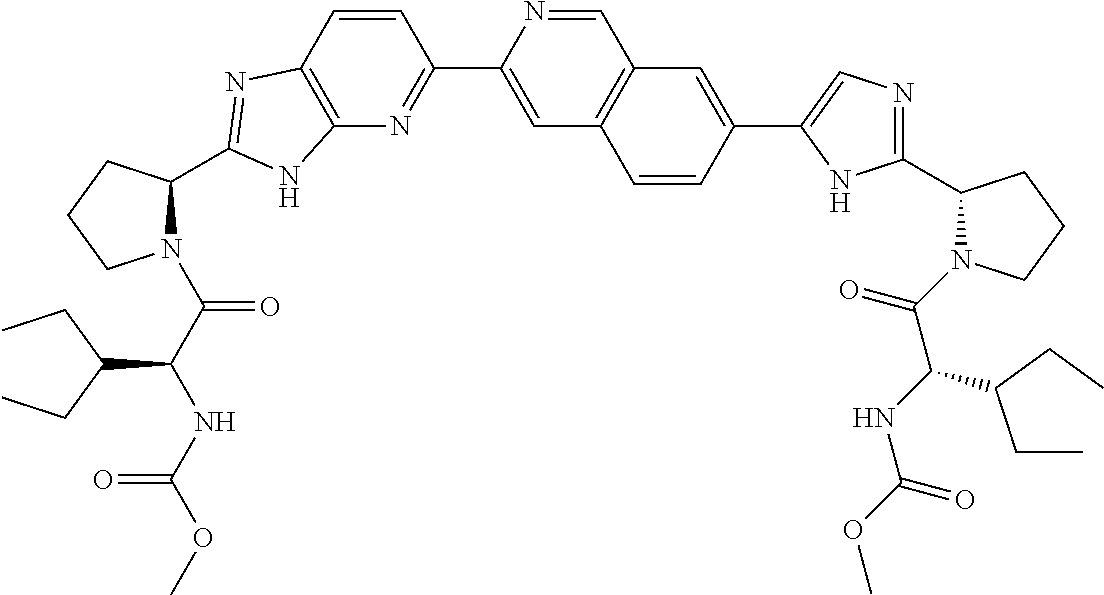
C12=C(C=CC(C3=CC4=C(C=N3)C=C(C3=CN=C(C5N(C(C(NC(=O)OC)C(CC)CC)=O)CCC5)N3)C=C4)=N1)N=C(C1N(C(C(NC(OC)=O)C(CC)CC)=O)CCC1)N2
